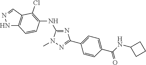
C1(NC2=C(Cl)C3=C(NN=C3)C=C2)=NC(C2=CC=C(C(=O)NC3CCC3)C=C2)=NN1C
